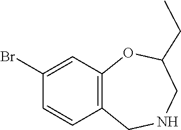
C1(Br)=CC2=C(C=C1)CNCC(CC)O2
